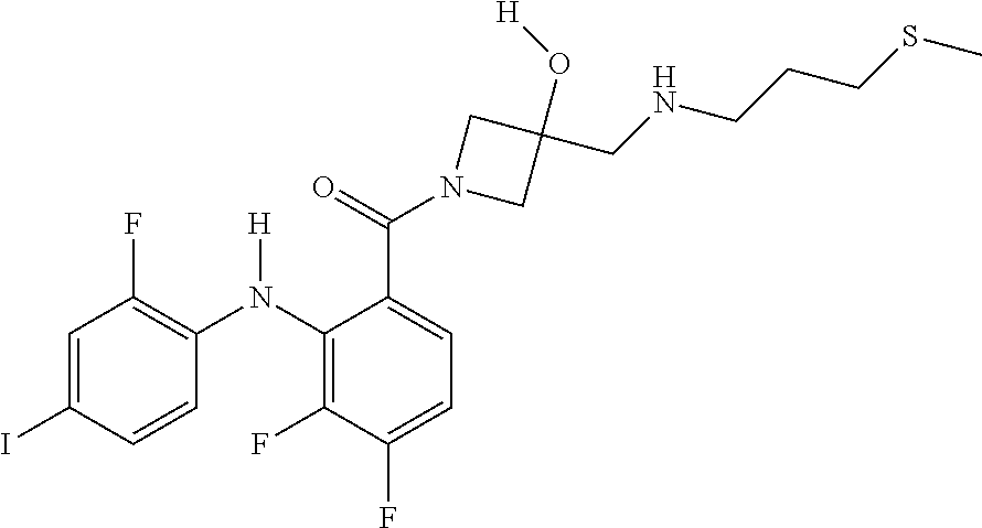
C1=C(I)C=CC(N(C2=C(F)C(F)=CC=C2C(=O)N2CC(O[H])(CNCCCSC)C2)[H])=C1F
